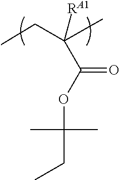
CCC(C)([RA1])C(=O)OC(C)(C)CC
